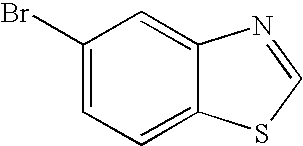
C1=C2C(=CC=C1Br)SC=N2
